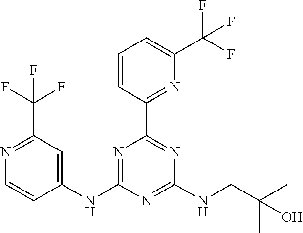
C1(NC2=CC(C(F)(F)F)=NC=C2)=NC(C2=NC(C(F)(F)F)=CC=C2)=NC(NCC(C)(C)O)=N1
